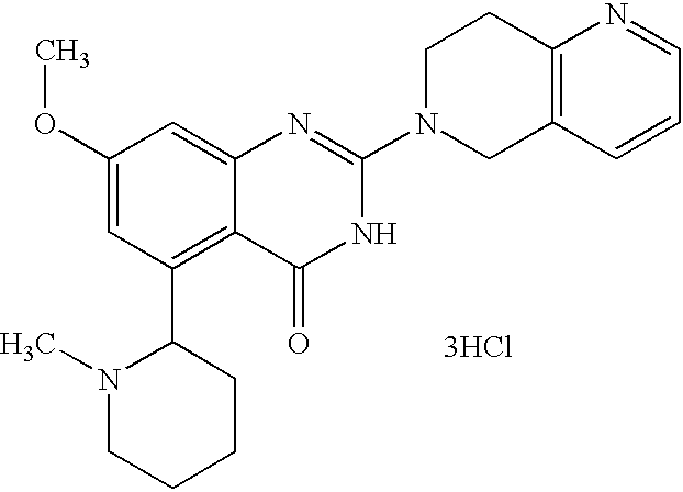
C1(OC)=CC(C2N(C)CCCC2)=C2C(=C1)N=C(N1CC3=C(CC1)N=CC=C3)NC2=O.[3HCl]
